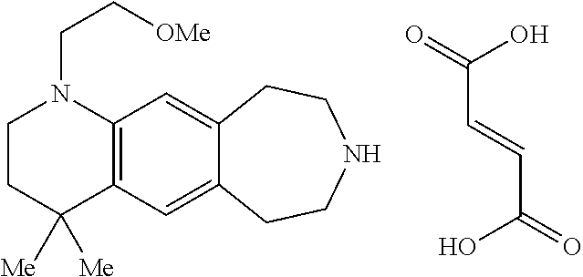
C12=C(C=C3C(=C1)CCNCC3)C([Me])([Me])CCN2CC[OMe].C(C=CC(=O)O)(O)=O
